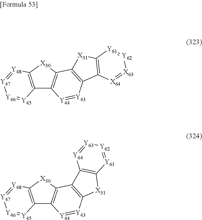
C12=C([X30]C3=C1[Y44]=[Y43]C1=C3[X31]C3=C1[X64]=[X63][Y62]=[Y61]3)[Y48]=[Y47][Y46]=[Y45]2.C12=C([X30]C3=C1[Y44]=[Y43]C1=C3C3=C([X31]1)[Y61]=[Y62][Y63]=[Y64]3)[Y48]=[Y47][Y46]=[Y45]2
